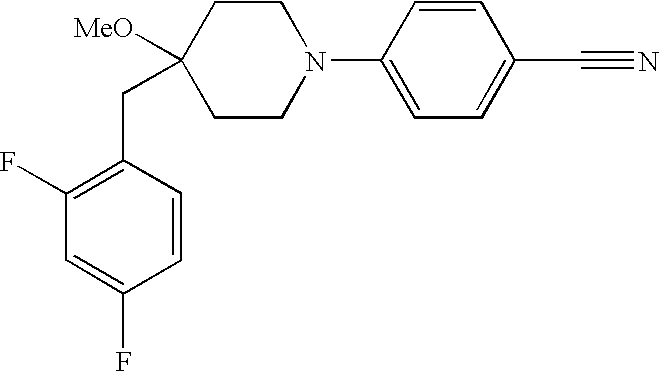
C1=CC(CC2([MeO])CCN(C3=CC=C(C#N)C=C3)CC2)=C(F)C=C1F
